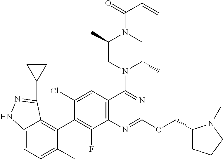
C12=CC=C(C)C(C3=C(F)C4=C(C=C3Cl)C(N3C(C)CN(C(=O)C=C)C(C)C3)=NC(OCC3CCCN3C)=N4)=C1C(C1CC1)=NN2
